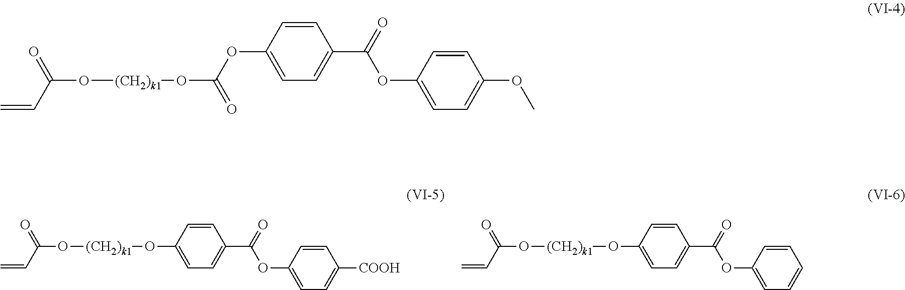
C1=CC(OC(=O)O[(CH2)k1]OC(=O)C=C)=CC=C1C(OC1=CC=C(OC)C=C1)=O.C1(O[(CH2)k1]OC(=O)C=C)=CC=C(C(OC2=CC=C([COOH])C=C2)=O)C=C1.C1(O[(CH2)k1]OC(=O)C=C)=CC=C(C(OC2=CC=CC=C2)=O)C=C1
